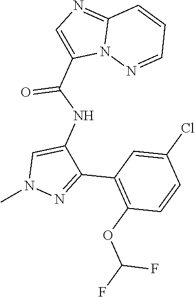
CN1N=C(C2=C(OC(F)F)C=CC(Cl)=C2)C(NC(C2=CN=C3N2N=CC=C3)=O)=C1
